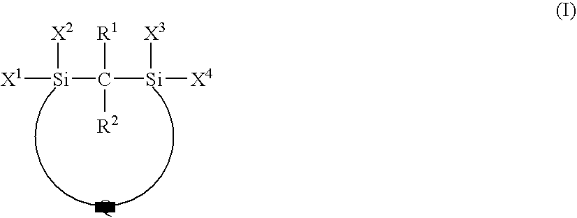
[X1][Si]([X2])C([R1])([Si]([X3])[X4])[R2]
